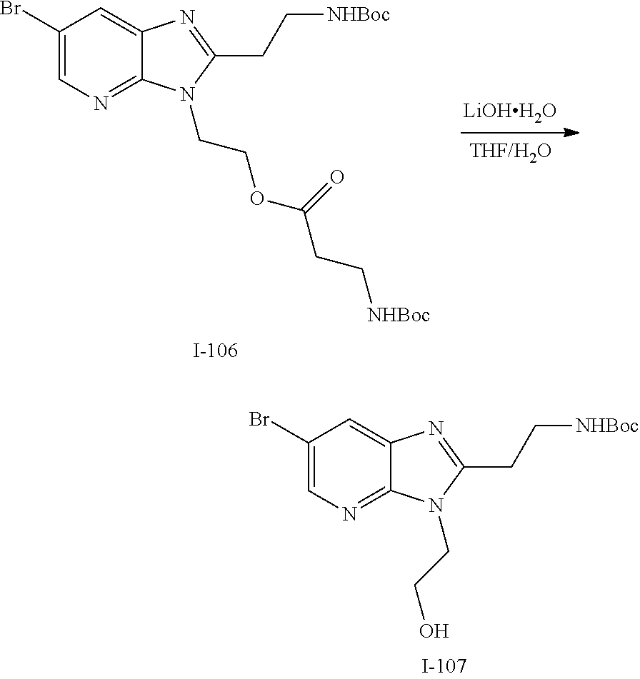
C1(Br)=CN=C2C(=C1)N=C(CC[NHBoc])N2CCOC(CC[NHBoc])=O.[LiOHH2O].C1(Br)=CN=C2C(=C1)N=C(CC[NHBoc])N2CCO
